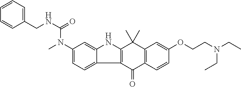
C1(N(C(NCC2=CC=CC=C2)=O)C)=CC=C2C(=C1)NC1=C2C(=O)C2=C(C1(C)C)C=C(OCCN(CC)CC)C=C2
